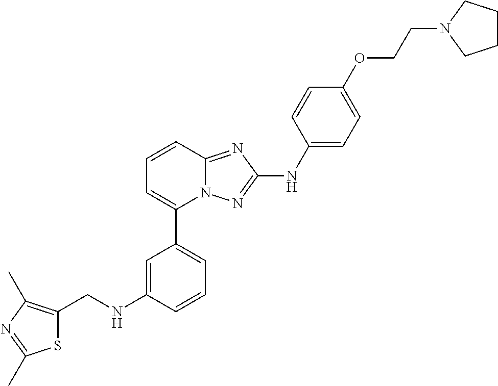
C1=CC2=NC(NC3=CC=C(OCCN4CCCC4)C=C3)=NN2C(C2=CC=CC(NCC3=C(C)N=C(C)S3)=C2)=C1
